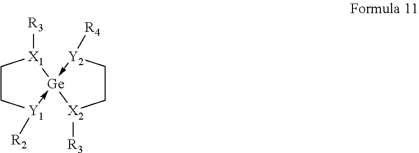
C1C[Y1]([R2])->[Ge]2(-[Y2]([R4])CC[X2]2[R3])[X1]1[R3]
